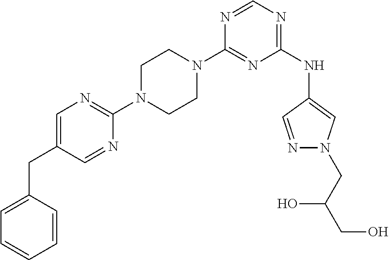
C1(N2CCN(C3=NC=C(CC4=CC=CC=C4)C=N3)CC2)=NC(NC2=CN(CC(CO)O)N=C2)=NC=N1
